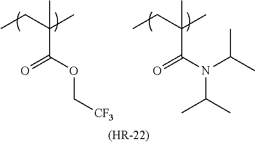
CCC(C)(C)C(OC[CF3])=O.CCC(C)(C)C(N(C(C)C)C(C)C)=O.[(HR-22)]
